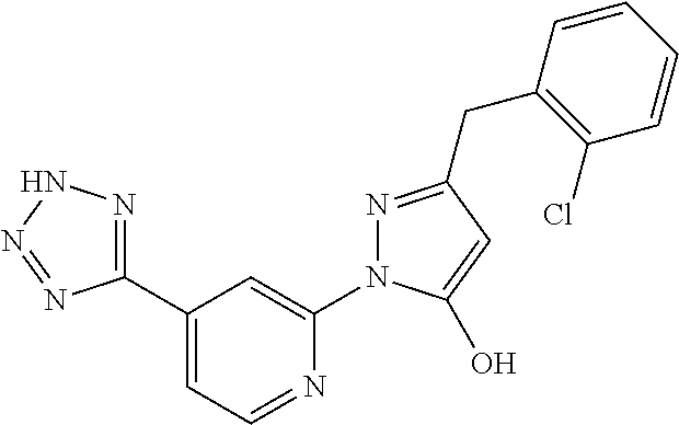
C1(C2=CC=NC(N3N=C(CC4=C(Cl)C=CC=C4)C=C3O)=C2)=NNN=N1
